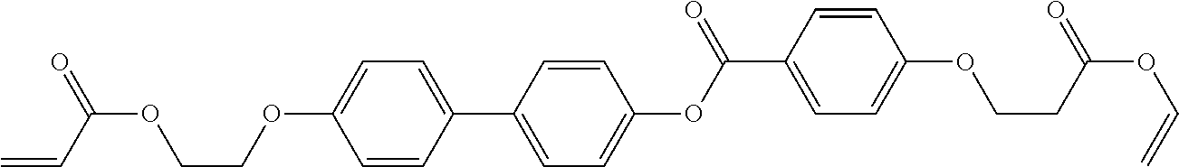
C1=CC(C2=CC=C(OC(C3=CC=C(OCCC(OC=C)=O)C=C3)=O)C=C2)=CC=C1OCCOC(C=C)=O
